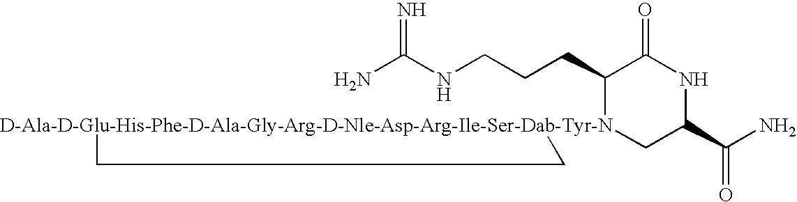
NC(NCCCC1[D-Ala-D-Glu-His-Phe-D-Ala-Gly-Arg-D-Nle-Asp-Arg-Ile-Ser-Dab-Tyr-N]2(CC(C(N)=O)NC1=O)CC2)=N
